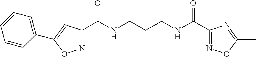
N1=C(C(NCCCNC(C2=NOC(C)=N2)=O)=O)C=C(C2=CC=CC=C2)O1
